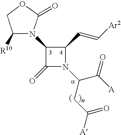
C1([R10])N(C2C(=O)N(C(CC(=O)[A])C([A])=O)C2C=C[Ar2])C(=O)OC1
